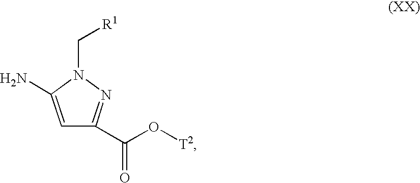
C1=C(N)N(C[R1])N=C1C(O[T2])=O
